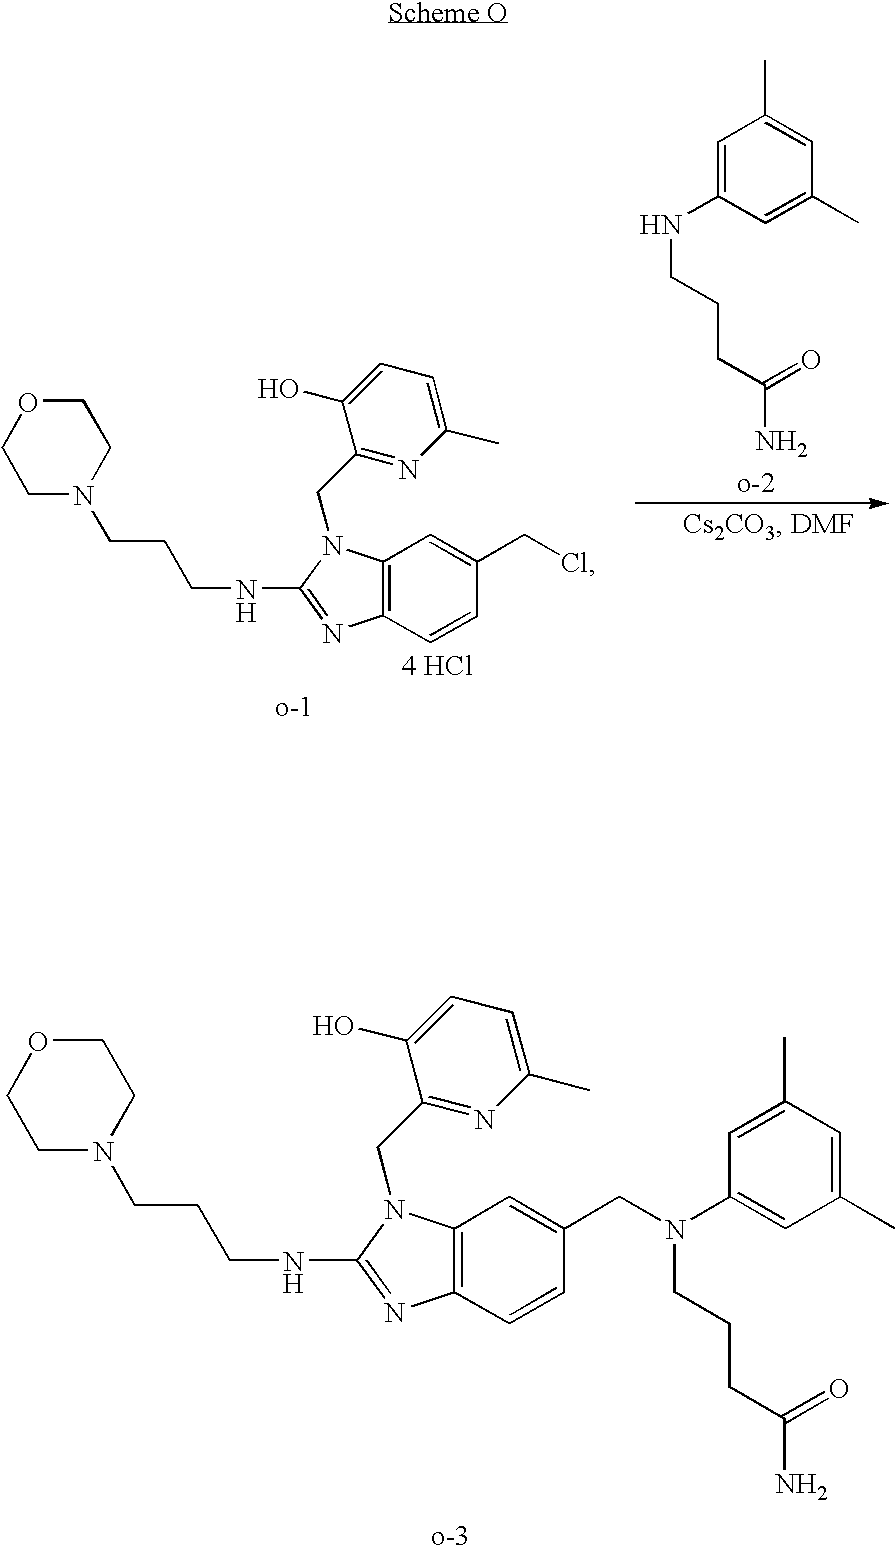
C12=C(C=CC(CN(C3=CC(C)=CC(C)=C3)CCCC(N)=O)=C1)N=C(NCCCN1CCOCC1)N2CC1=NC(C)=CC=C1O.C1=C(NCCCC(N)=O)C=C(C)C=C1C.C12=C(C=CC(CCl)=C1)N=C(NCCCN1CCOCC1)N2CC1=NC(C)=CC=C1O.[4 HCl]
